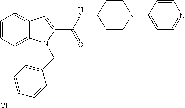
C1=C2C(=CC=C1)N(CC1=CC=C(Cl)C=C1)C(C(=O)NC1CCN(C3=CC=NC=C3)CC1)=C2
